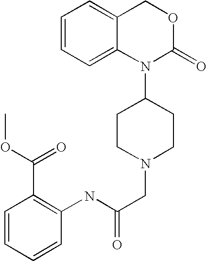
N(C(CN1CCC(N2C(=O)OCC3=CC=CC=C23)CC1)=O)C1=C(C(OC)=O)C=CC=C1
